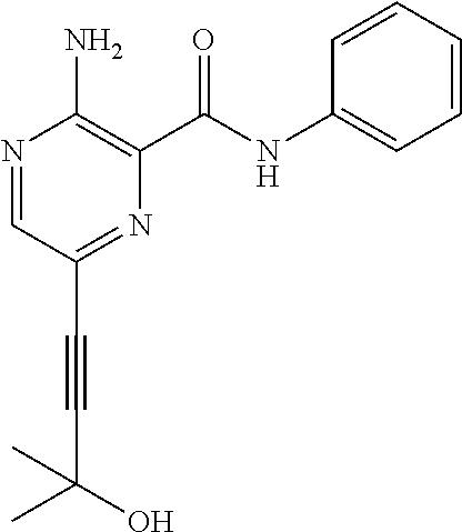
N1=CC(C#CC(C)(O)C)=NC(C(NC2=CC=CC=C2)=O)=C1N
